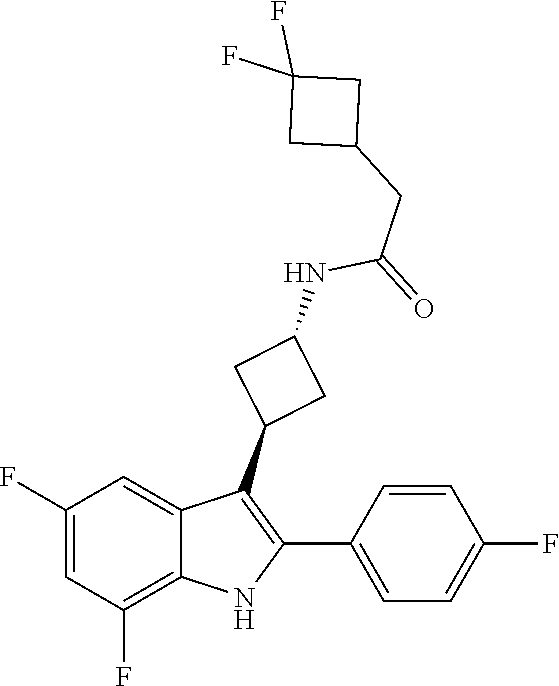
N(C(=O)CC1CC(F)(F)C1)C1CC(C2=C(C3=CC=C(F)C=C3)NC3=C(F)C=C(F)C=C23)C1
